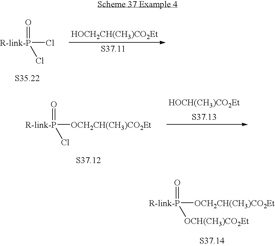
[R-link-P](Cl)(=O)Cl.[HOCH2CH(CH3)CO2Et].[R-link-P](Cl)(=O)[OCH2CH(CH3)CO2Et].[HOCH(CH3)CO2Et].[R-link-P]([OCH(CH3)CO2Et])(=O)[OCH2CH(CH3)CO2Et]
